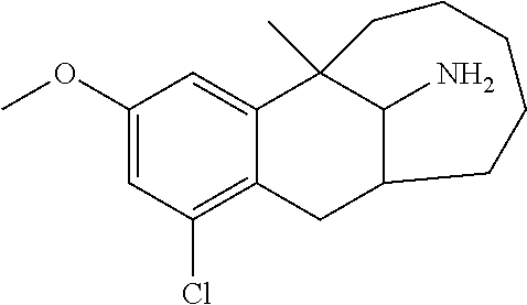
C1(OC)=CC(Cl)=C2C(=C1)C1(C)C(N)C(C2)CCCCC1
